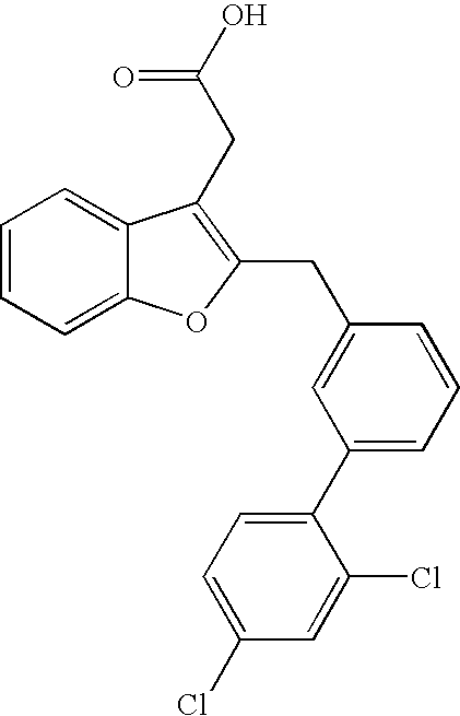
C1=CC=C2C(=C1)C(CC(=O)O)=C(CC1=CC(C3=CC=C(Cl)C=C3Cl)=CC=C1)O2
